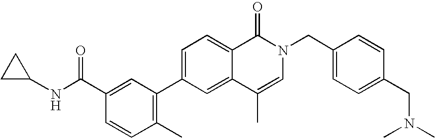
C1=C(C2=C(C)C=CC(C(NC3CC3)=O)=C2)C=C2C(=C1)C(=O)N(CC1=CC=C(CN(C)C)C=C1)C=C2C
